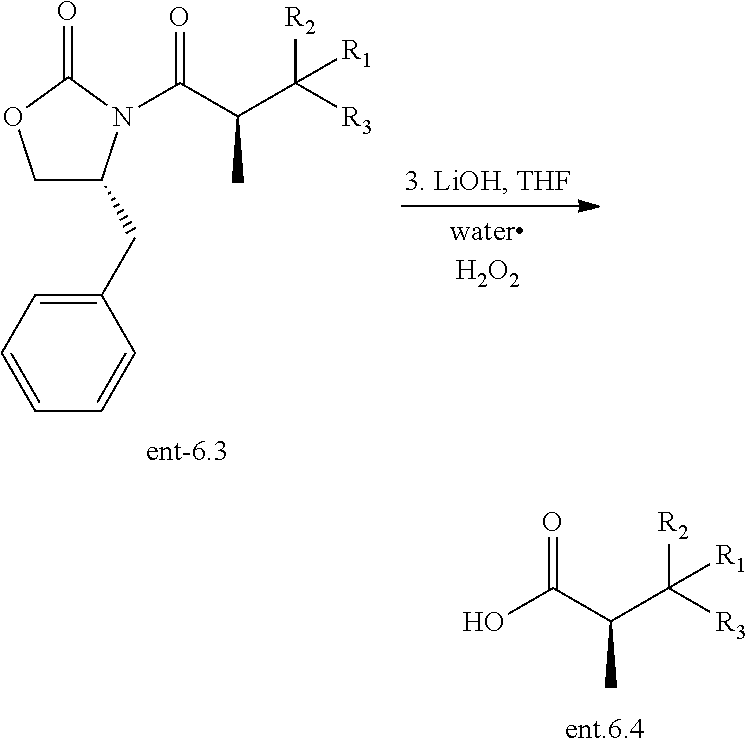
C1C(CC2=CC=CC=C2)N(C(C(C)C([R3])([R2])[R1])=O)C(=O)O1.OC(C(C)C([R3])([R2])[R1])=O
